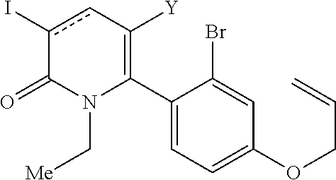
C1(C2=C([Y])cc(I)C(=O)N2C[Me])=CC=C(OCC=C)C=C1Br
